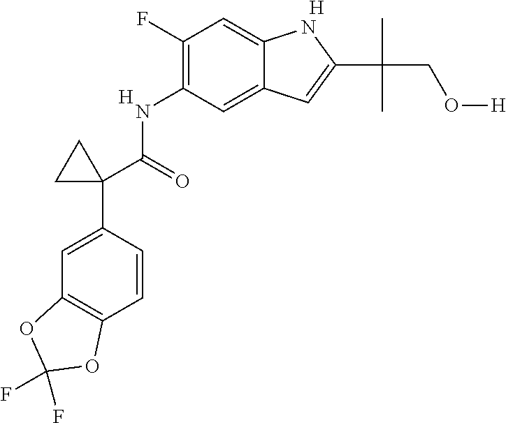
N(C1=C(F)C=C2C(=C1)C=C(C(C)(CO[H])C)N2)C(C1(C2=CC3=C(C=C2)OC(F)(F)O3)CC1)=O.[H].[H]
